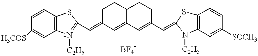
C12=C(C=CC([H3COS])=C1)SC(C=C1C=C3C(CC1)CCC(C=C1SC4=C(C=C([SOCH3])C=C4)N1[C2H5])=C3)=N2[C2H5]
